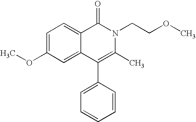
C1=C(OC)C=C2C(=C1)C(=O)N(CCOC)C(C)=C2C1=CC=CC=C1
